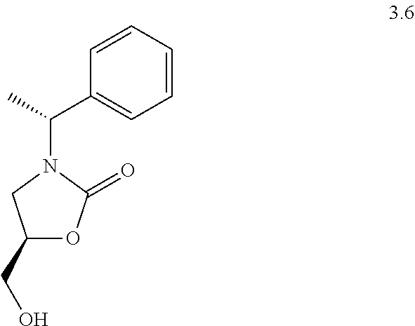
C1=CC=CC(C(C)N2C(=O)OC(CO)C2)=C1
